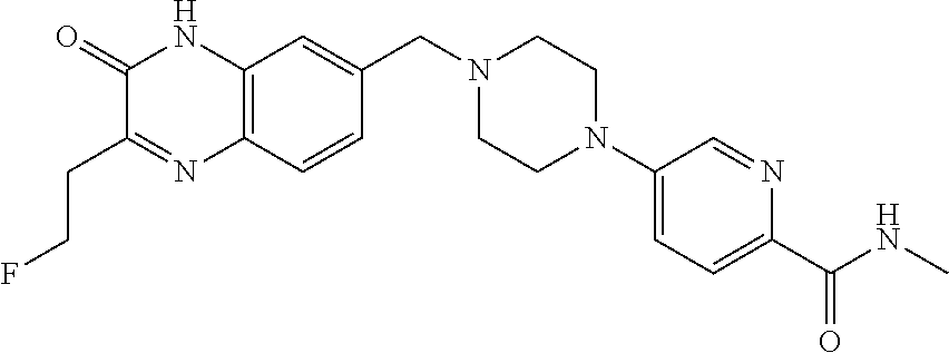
C1(=O)C(CCF)=NC2=C(N1)C=C(CN1CCN(C3=CC=C(C(NC)=O)N=C3)CC1)C=C2
